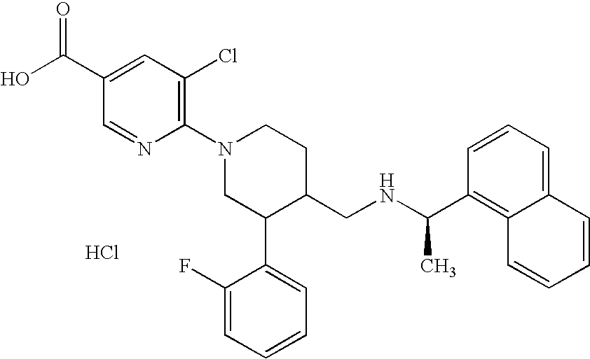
Cl.C1(N2CC(C3=CC=CC=C3F)C(CNC(C3=C4C(=CC=C3)C=CC=C4)C)CC2)=C(Cl)C=C(C(O)=O)C=N1
